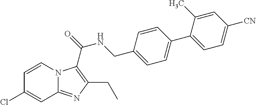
C1(Cl)=CC2=NC(CC)=C(C(NCC3=CC=C(C4=CC=C([CN])C=C4C)C=C3)=O)N2C=C1
